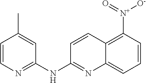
C1=CN=C(NC2=NC3=CC=CC([N+]([O-])=O)=C3C=C2)C=C1C
